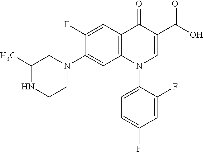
C12=C(C=C(F)C(N3CC(C)NCC3)=C1)C(=O)C(C(=O)O)=CN2C1=CC=C(F)C=C1F
